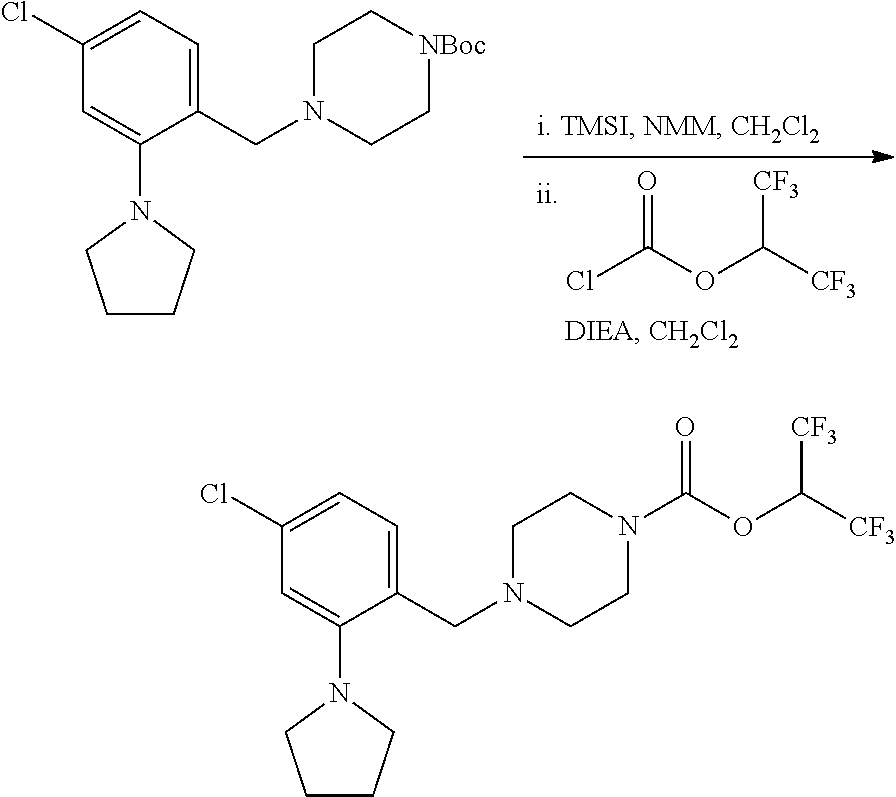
ClC(OC([CF3])[CF3])=O.C1=C(N2CCCC2)C(CN2CC[NBoc]CC2)=CC=C1Cl.C1=C(N2CCCC2)C(CN2CCN(C(=O)OC([CF3])[CF3])CC2)=CC=C1Cl
